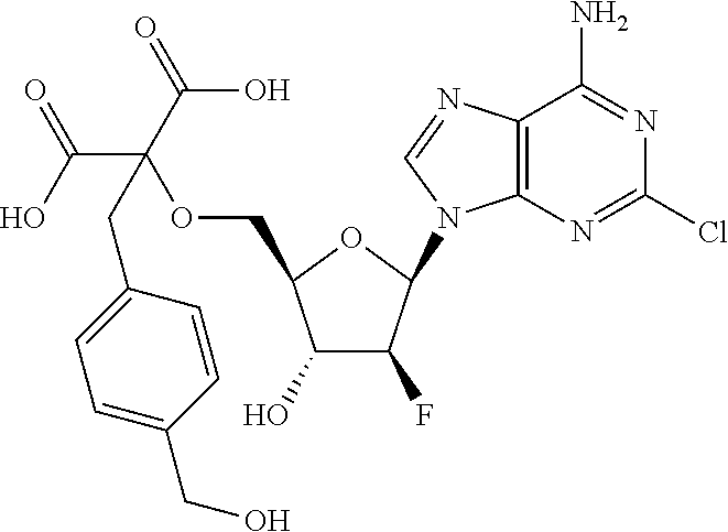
C1(O)C(F)C(N2C3=C(N=C2)C(N)=NC(Cl)=N3)OC1COC(C(=O)O)(CC1=CC=C(CO)C=C1)C(O)=O
